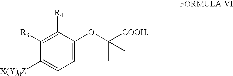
C1=C(OC([COOH])(C)C)C([R4])=C([R3])C([X(Y)dZ])=C1
